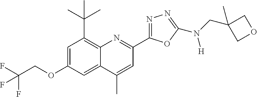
C1=C(OCC(F)(F)F)C=C2C(=C1C(C)(C)C)N=C(C1=NN=C(N(CC3(C)COC3)[H])O1)C=C2C
